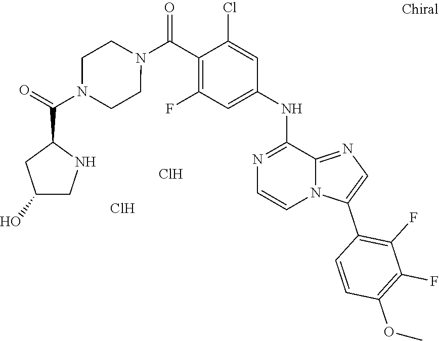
C(C1=C(F)C=C(NC2=NC=CN3C2=NC=C3C2=C(F)C(F)=C(OC)C=C2)C=C1Cl)(N1CCN(C(=O)C2CC(O)CN2)CC1)=O.Cl.Cl
